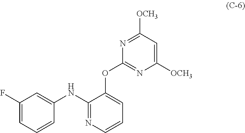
C1(NC2=NC=CC=C2OC2=NC([OCH3])=CC([OCH3])=N2)=CC(F)=CC=C1
